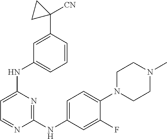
C1=C(NC2=CC=CC(C3([CN])CC3)=C2)N=C(NC2=CC=C(N3CCN(C)CC3)C(F)=C2)N=C1
